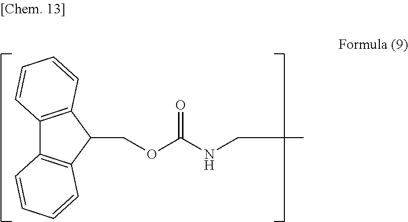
C12=C(C(COC(NCCC)=O)C3=C1C=CC=C3)C=CC=C2
